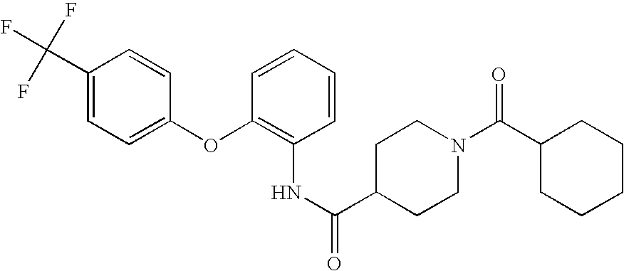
N(C1=C(OC2=CC=C(C(F)(F)F)C=C2)C=CC=C1)C(=O)C1CCN(C(C2CCCCC2)=O)CC1
